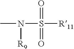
N(S([R11])(=O)=O)(C)[R9]
